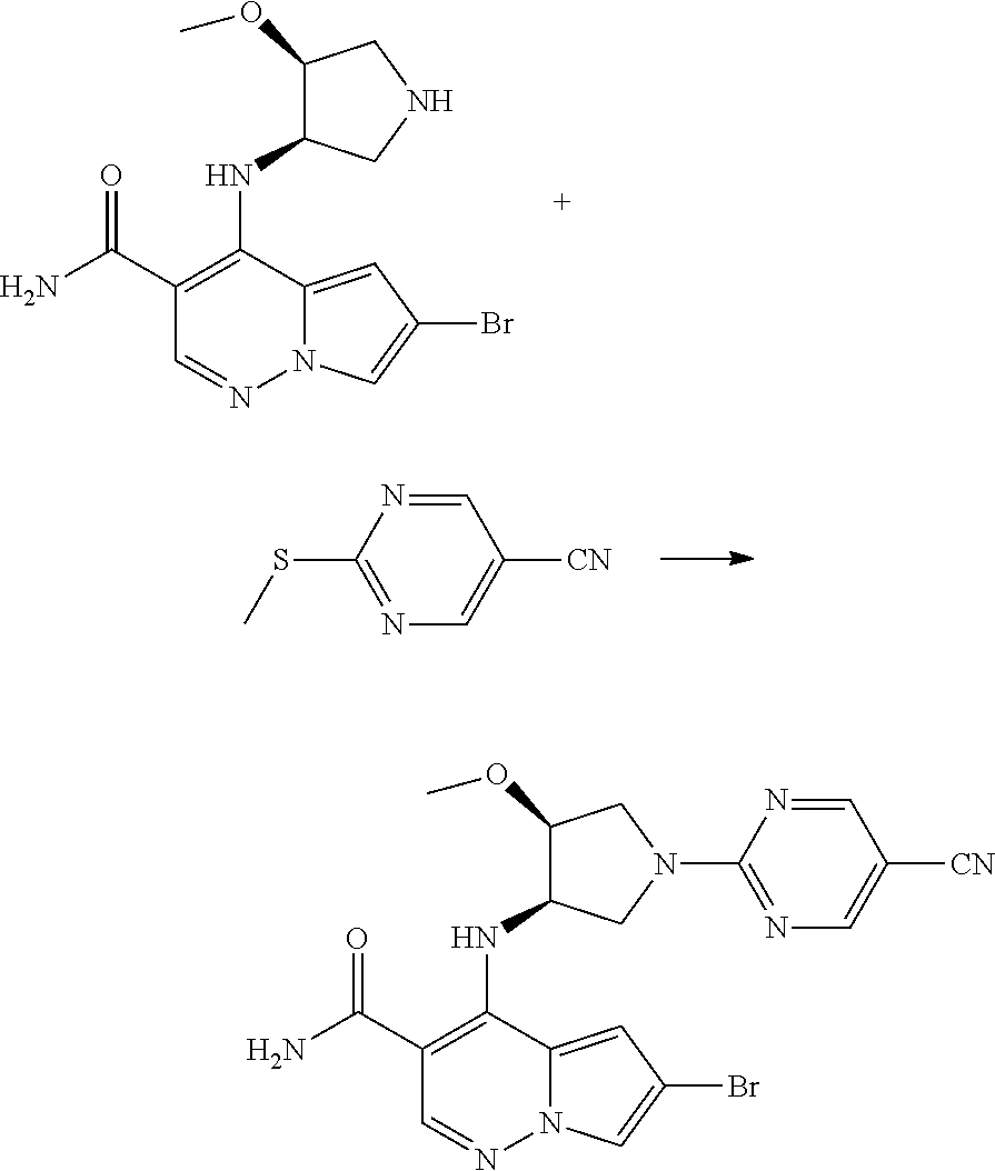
C1(C(N)=O)=C(NC2C(OC)CNC2)C2=CC(Br)=CN2N=C1.C1=NC(SC)=NC=C1[CN].C1(C(N)=O)=C(NC2C(OC)CN(C3=NC=C([CN])C=N3)C2)C2=CC(Br)=CN2N=C1
